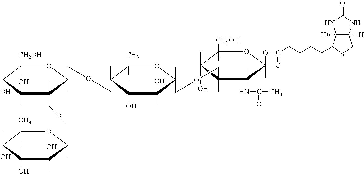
C1(O)(C)C([CH2OH])(C)OC(OC(CCCCC2C3([H])C([H])(CS2)NC(=O)N3)=O)(C)C(C)(NC(=O)C)C1(C)COCC1(C)C(O)(C)C(O)(C)C(COCC2(C)C(C)(COCC3(C)C(O)(C)C(O)(C)C(O)(C)C(C)(C)O3)C(C)(O)C(O)(C)C([CH2OH])(C)O2)(C)C(C)(C)O1
